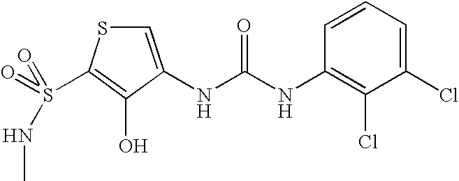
C1=C(NC(=O)NC2=C(Cl)C(Cl)=CC=C2)C(O)=C(S(=O)(=O)NC)S1
